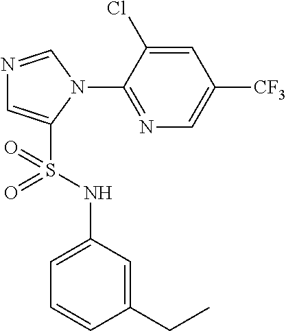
N1=CN(C2=NC=C([CF3])C=C2Cl)C(S(NC2=CC=CC(CC)=C2)(=O)=O)=C1
